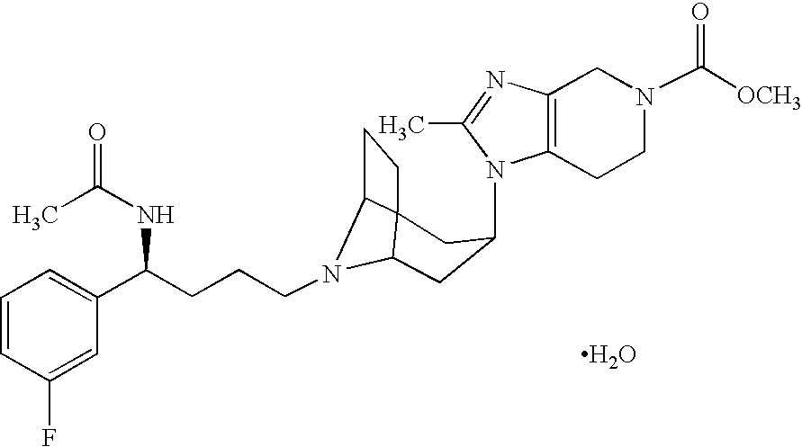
N1(C2CC3N(CCCC(C4=CC=CC(F)=C4)NC(=O)C)C4C3(CC4)C2)C2=C(N=C1C)CN(C([OCH3])=O)CC2.O
